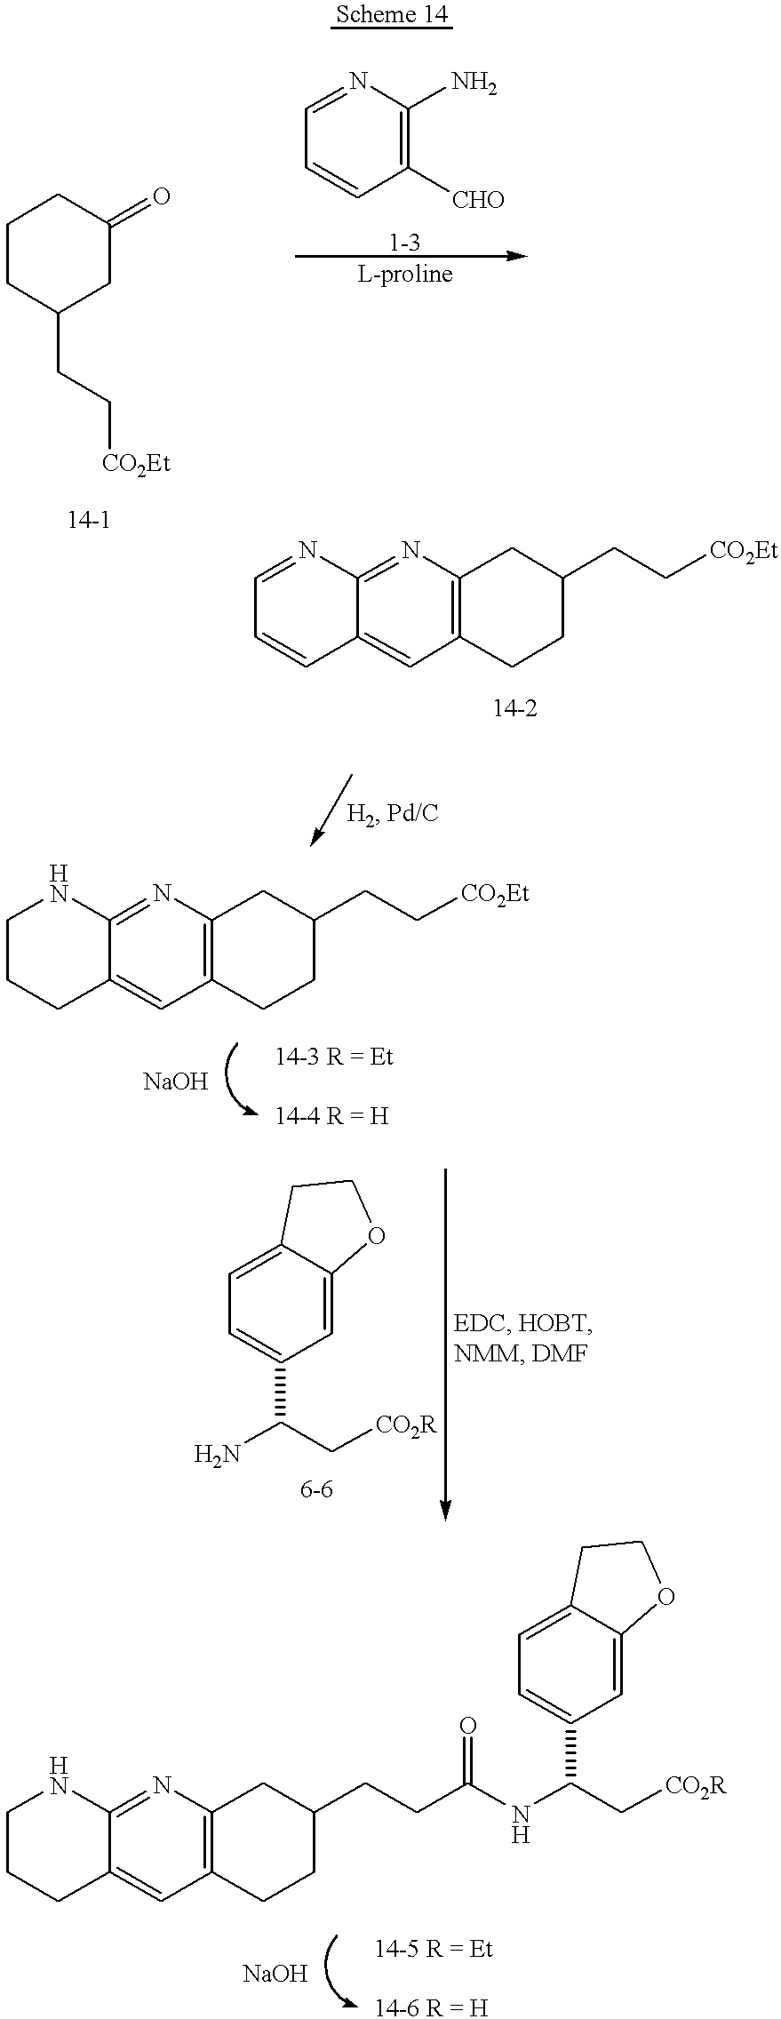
C1CCC2=CC3=C(N=C2N1)CC(CCC(NC(C[CO2R])C1=CC=C2C(=C1)OCC2)=O)CC3.C1CC(CC[CO2Et])CC(=O)C1.C1=NC(N)=C([CHO])C=C1.C12=NC3=C(C=C1C=CC=N2)CCC(CC[CO2Et])C3.C12=NC3=C(C=C1CCCN2)CCC(CC[CO2Et])C3.NC(C[CO2R])C1=CC=C2C(=C1)OCC2
